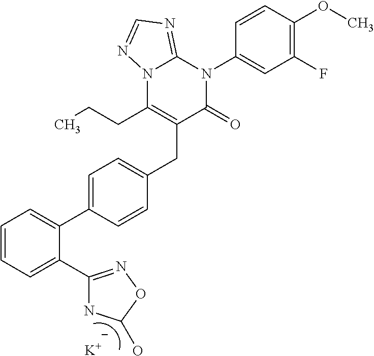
C1=CC=C(C2=NOC(O)N2)C(C2=CC=C(CC3=C(CCC)N4C(=NC=N4)N(C4=CC(F)=C(OC)C=C4)C3=O)C=C2)=C1.[K]
